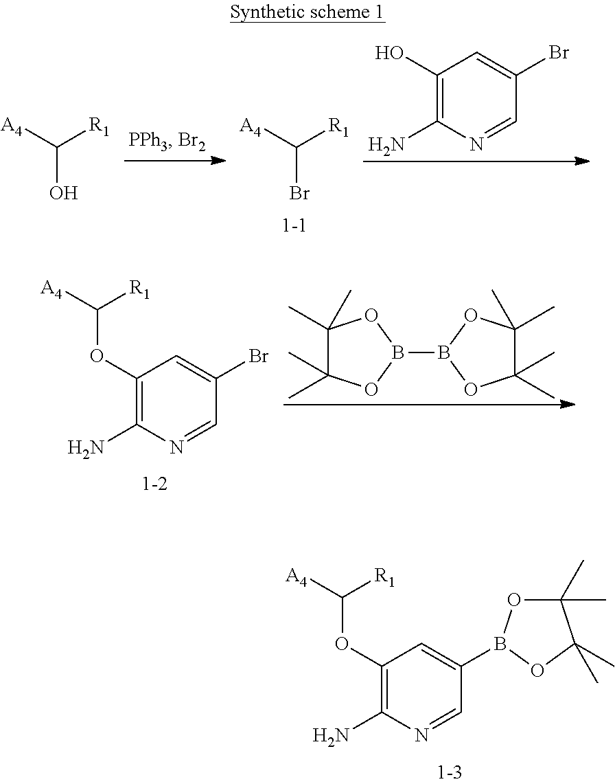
C1(OC([A4])[R1])=C(N)N=CC(Br)=C1.B1(B2OC(C)(C)C(C)(C)O2)OC(C)(C)C(C)(C)O1.C1(OC([A4])[R1])=C(N)N=CC(B2OC(C)(C)C(C)(C)O2)=C1.OC([A4])[R1].BrC([A4])[R1].C1(O)=C(N)N=CC(Br)=C1
